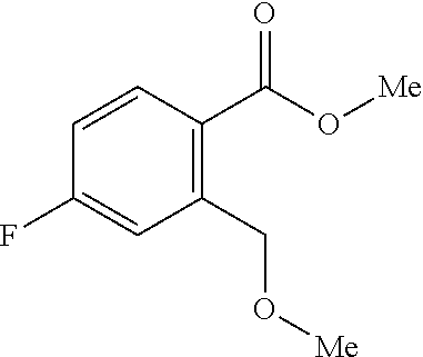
FC1=CC(CO[Me])=C(C(O[Me])=O)C=C1
